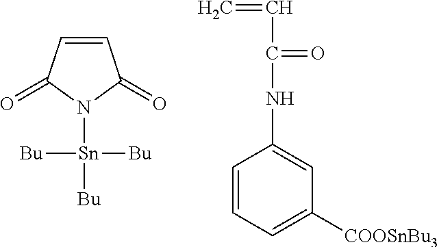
C1=CC(=O)N([Sn]([Bu])([Bu])[Bu])C1=O.C1=CC=C([COOSnBu3])C=C1NC(=O)C=C
